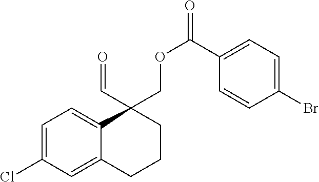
C1(Cl)=CC=C2C(=C1)CCCC2(COC(=O)C1=CC=C(Br)C=C1)C=O
